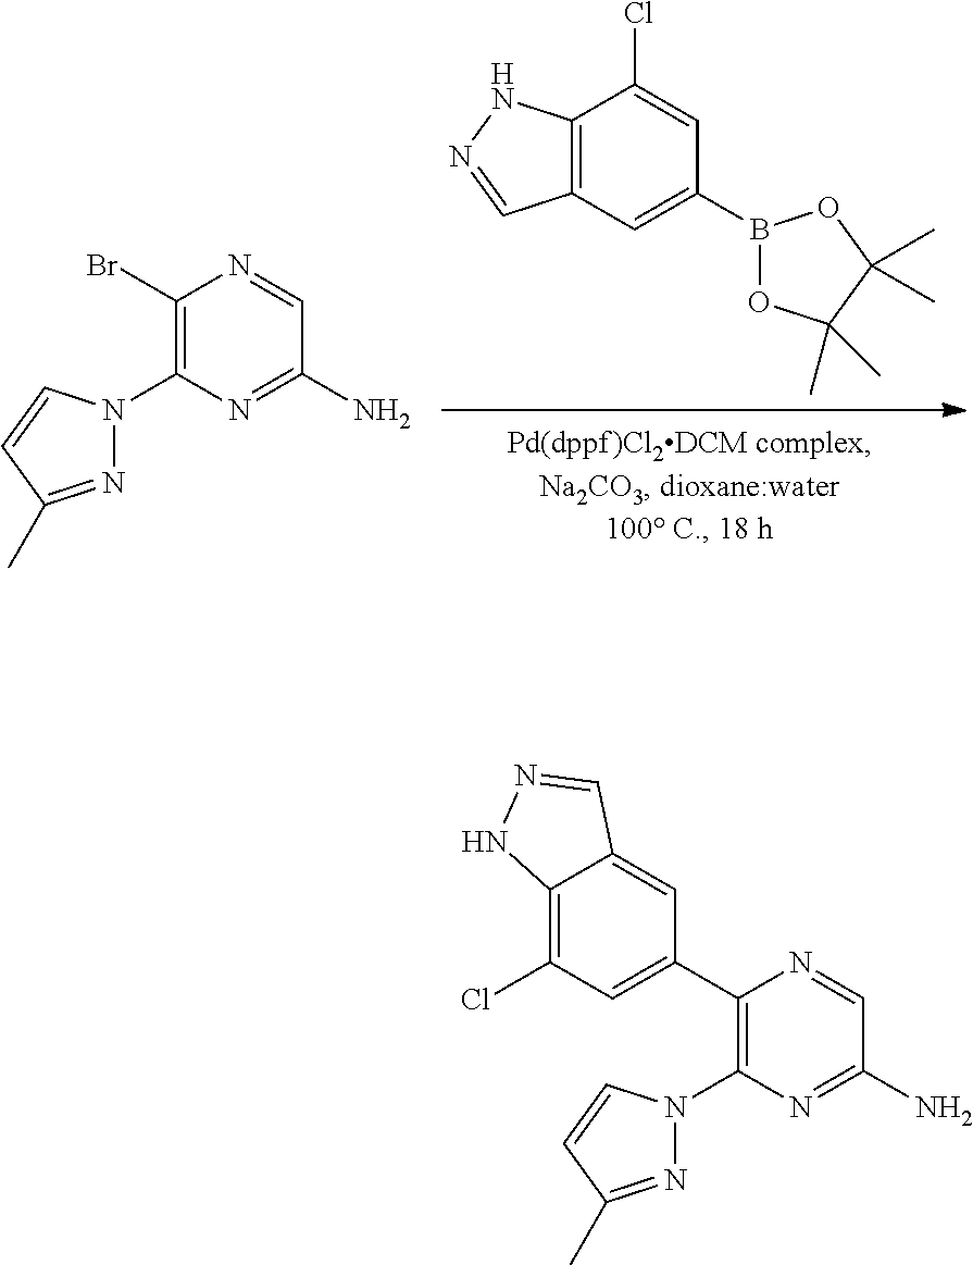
C1(C2=C(N3N=C(C)C=C3)N=C(N)C=N2)=CC(Cl)=C2C(=C1)C=NN2.B1(C2=CC3=C(C(Cl)=C2)NN=C3)OC(C)(C)C(C)(C)O1.BrC1=C(N2N=C(C)C=C2)N=C(N)C=N1
